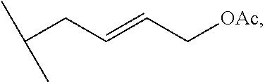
[OAc]CC=CCC(C)C
